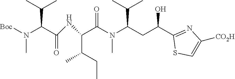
N(C(=O)C(C(CC)C)NC(C(C(C)C)N(C)[Boc])=O)(C(CC(C1=NC([CO2H])=CS1)O)C(C)C)C
